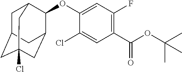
C1(OC2C3CC4(Cl)CC(CC2C4)C3)=CC(F)=C(C(OC(C)(C)C)=O)C=C1Cl
